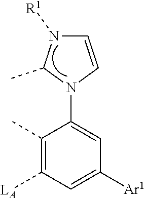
C1(C)=C([LA])C=C([Ar1])C=C1N1C(C)N([R1])C=C1
